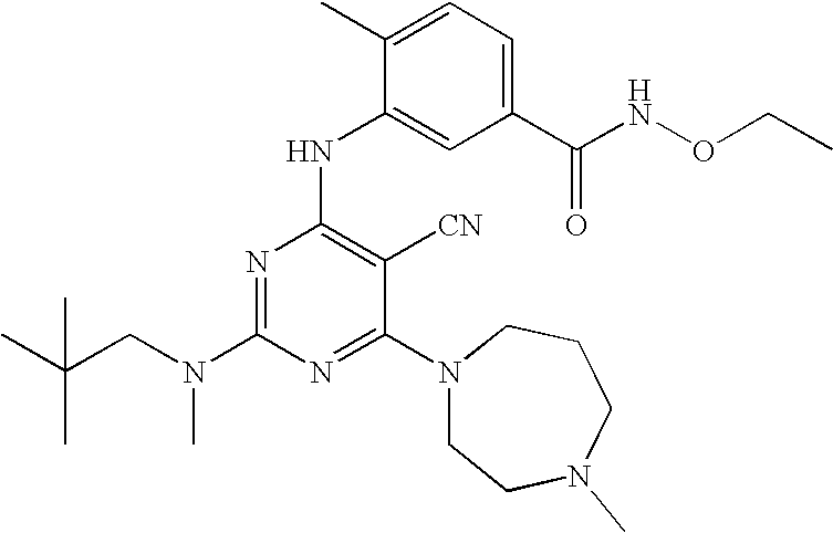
N1=C(N(CC(C)(C)C)C)N=C(N2CCN(C)CCC2)C([CN])=C1NC1=CC(C(NOCC)=O)=CC=C1C
